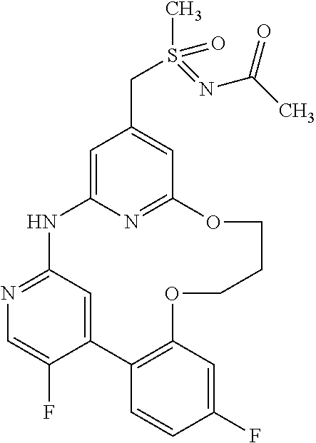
C12=CC(=NC=C1F)NC1=CC(CS(C)(=O)=NC(C)=O)=CC(=N1)OCCCOC1=C2C=CC(F)=C1
